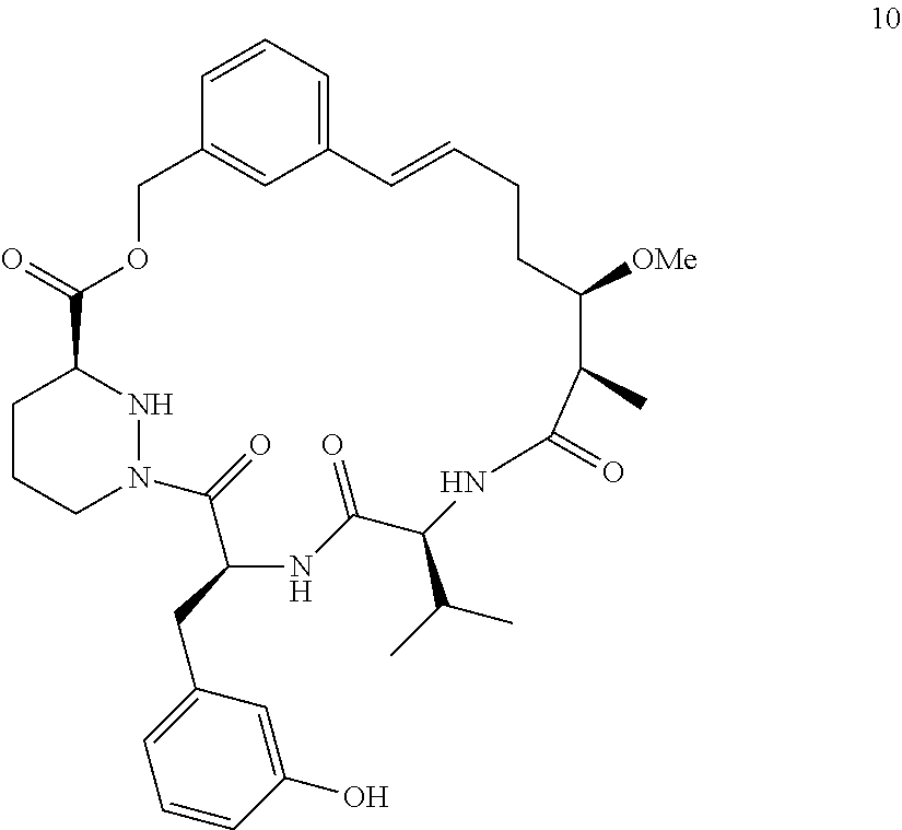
C1=CC2=CC(=C1)C=CCCC([OMe])C(C)C(=O)NC(C(C)C)C(=O)NC(CC1=CC=CC(O)=C1)C(=O)N1CCCC(C(=O)OC2)N1
